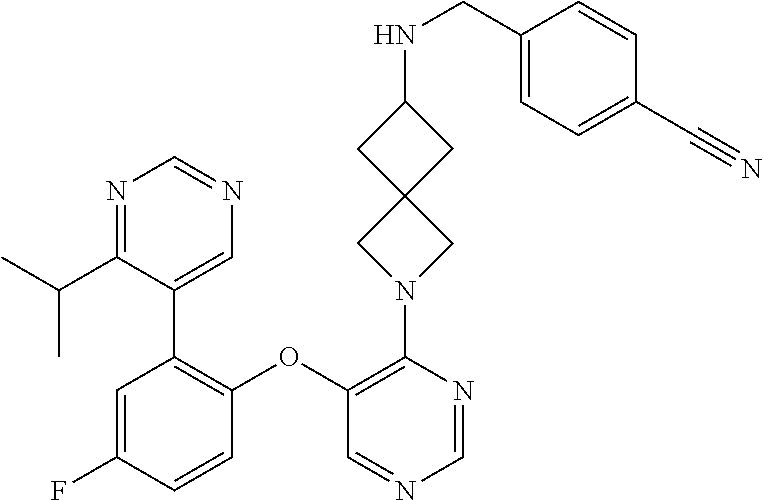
C1=C(F)C=CC(OC2=C(N3CC4(C3)CC(NCC3=CC=C(C#N)C=C3)C4)N=CN=C2)=C1C1=CN=CN=C1C(C)C
